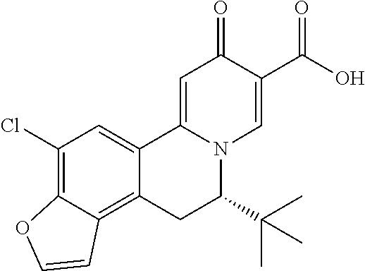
C12=CC(Cl)=C3C(=C1CC(C(C)(C)C)N1C2=CC(=O)C(C(O)=O)=C1)C=CO3
